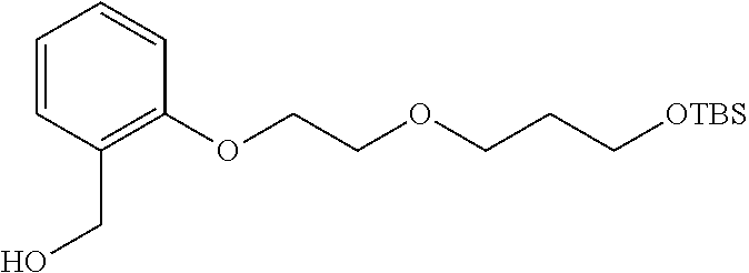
C1=CC(CO)=C(OCCOCCC[OTBS])C=C1
